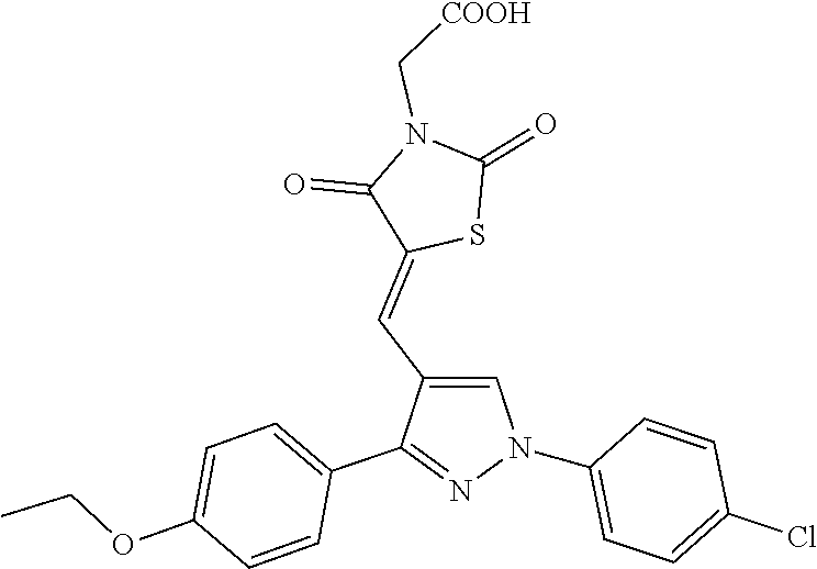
C1(N2C=C(C=C3SC(=O)N(C[COOH])C3=O)C(C3=CC=C(OCC)C=C3)=N2)=CC=C(Cl)C=C1
